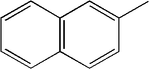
C1=CC2=C(C=C1)C=CC(C)=C2
